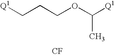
[Q1]CCCOC([Q1])C.[CF]
